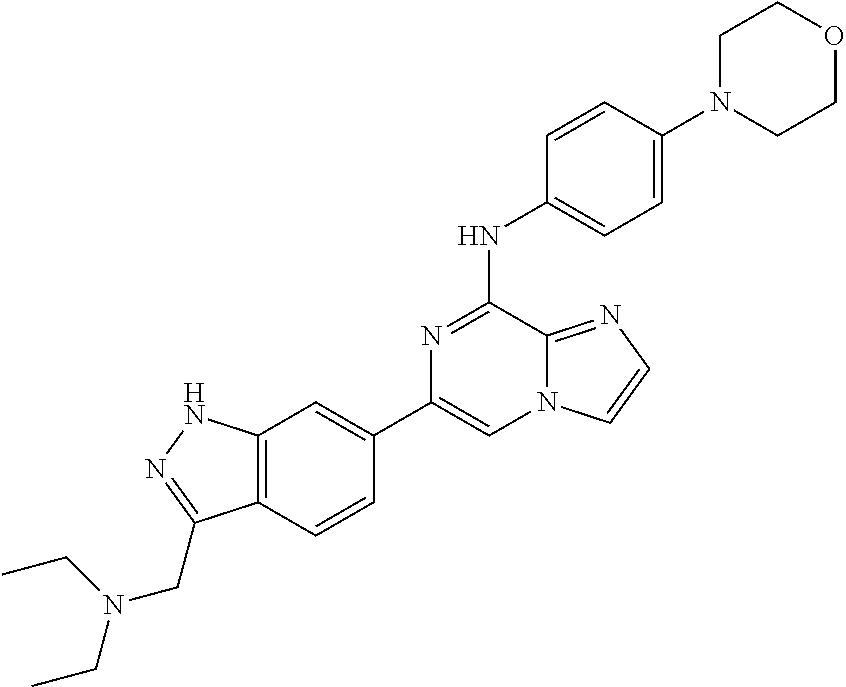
C1(C2=CC3=C(C=C2)C(CN(CC)CC)=NN3)=CN2C(=NC=C2)C(NC2=CC=C(N3CCOCC3)C=C2)=N1
